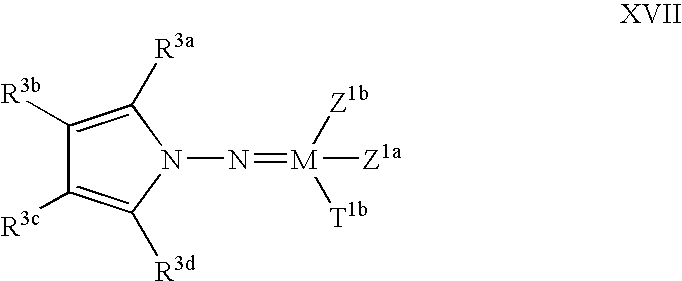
C1([R3b])=C([R3a])N(N=[M]([T1b])([Z1b])[Z1a])C([R3d])=C1[R3c]
